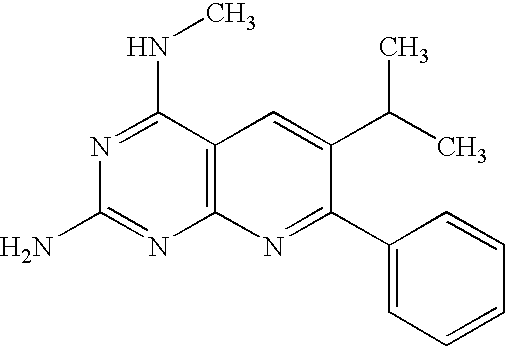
C12=C(C(NC)=NC(N)=N1)C=C(C(C)C)C(C1=CC=CC=C1)=N2
